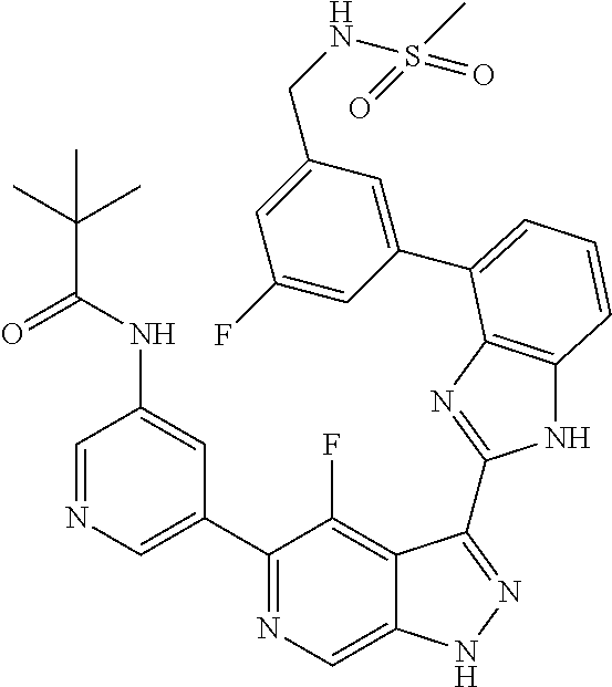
C1=NC=C(C2=NC=C3C(=C2F)C(C2=NC4=C(N2)C=CC=C4C2=CC(CNS(C)(=O)=O)=CC(F)=C2)=NN3)C=C1NC(C(C)(C)C)=O
